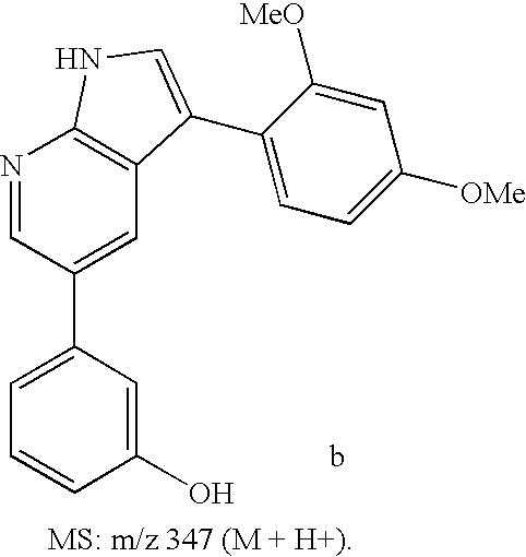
C1=C(C2=CC3=C(N=C2)NC=C3C2=CC=C([OMe])C=C2[MeO])C=C(O)C=C1
